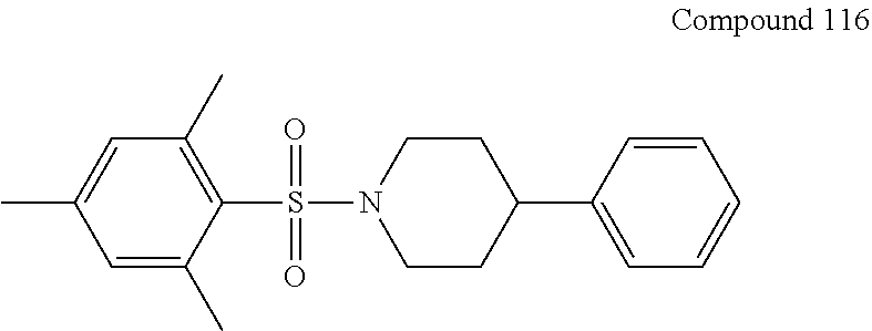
C1(S(N2CCC(C3=CC=CC=C3)CC2)(=O)=O)=C(C)C=C(C)C=C1C
